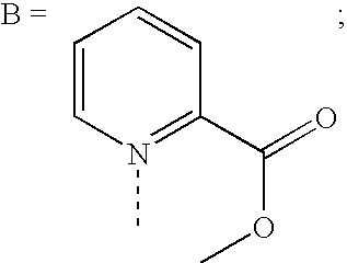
C1=CN(C)=C(C(=O)OC)C=C1
